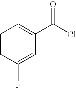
C1=CC(F)=CC(C(Cl)=O)=C1
